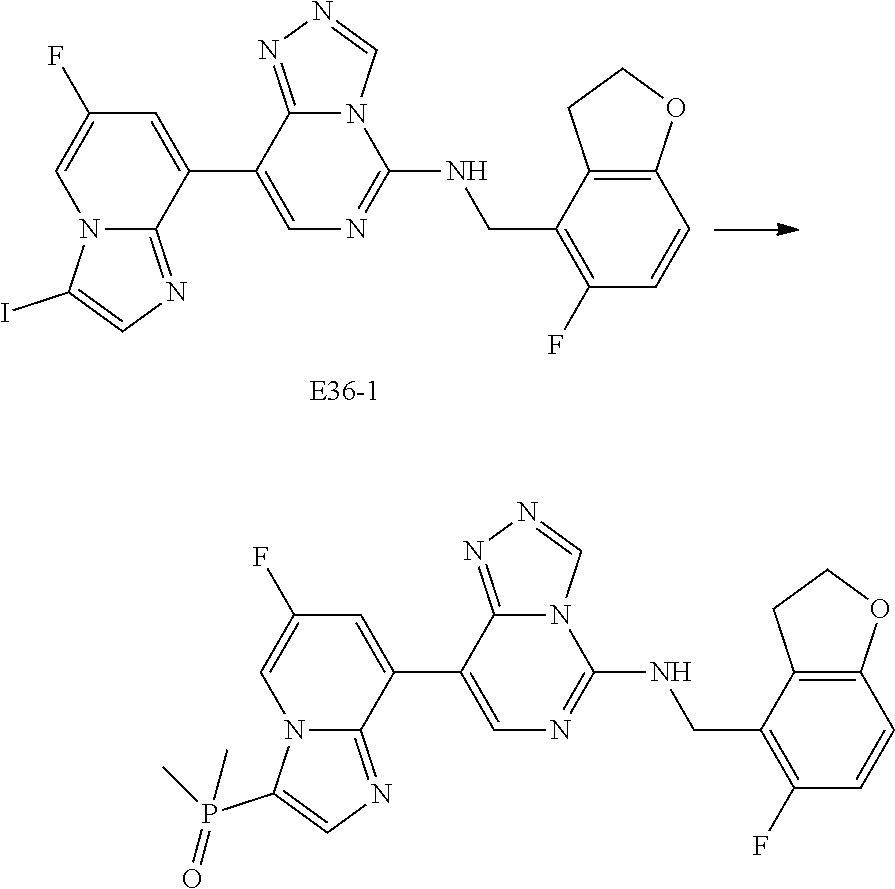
C1=C(C2=CN=C(NCC3=C(F)C=CC4=C3CCO4)N3C2=NN=C3)C2=NC=C(P(C)(=O)C)N2C=C1F.C1=C(C2=CN=C(NCC3=C(F)C=CC4=C3CCO4)N3C2=NN=C3)C2=NC=C(I)N2C=C1F
